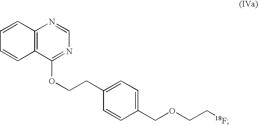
C1=CC2=C(C=C1)C(OCCC1=CC=C(COCC[18F])C=C1)=NC=N2
